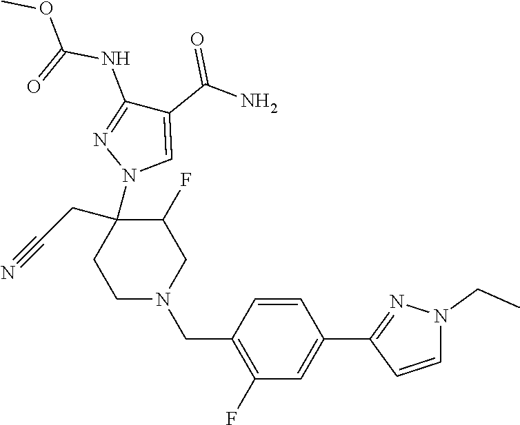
C1N(CC2=C(F)C=C(C3=NN(CC)C=C3)C=C2)CC(F)C(N2C=C(C(N)=O)C(NC(OC)=O)=N2)(CC#N)C1
